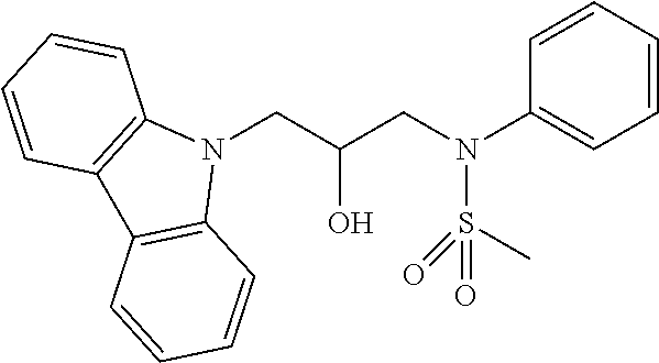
N1(CC(CN(C2=CC=CC=C2)S(C)(=O)=O)O)C2=C(C3=C1C=CC=C3)C=CC=C2
